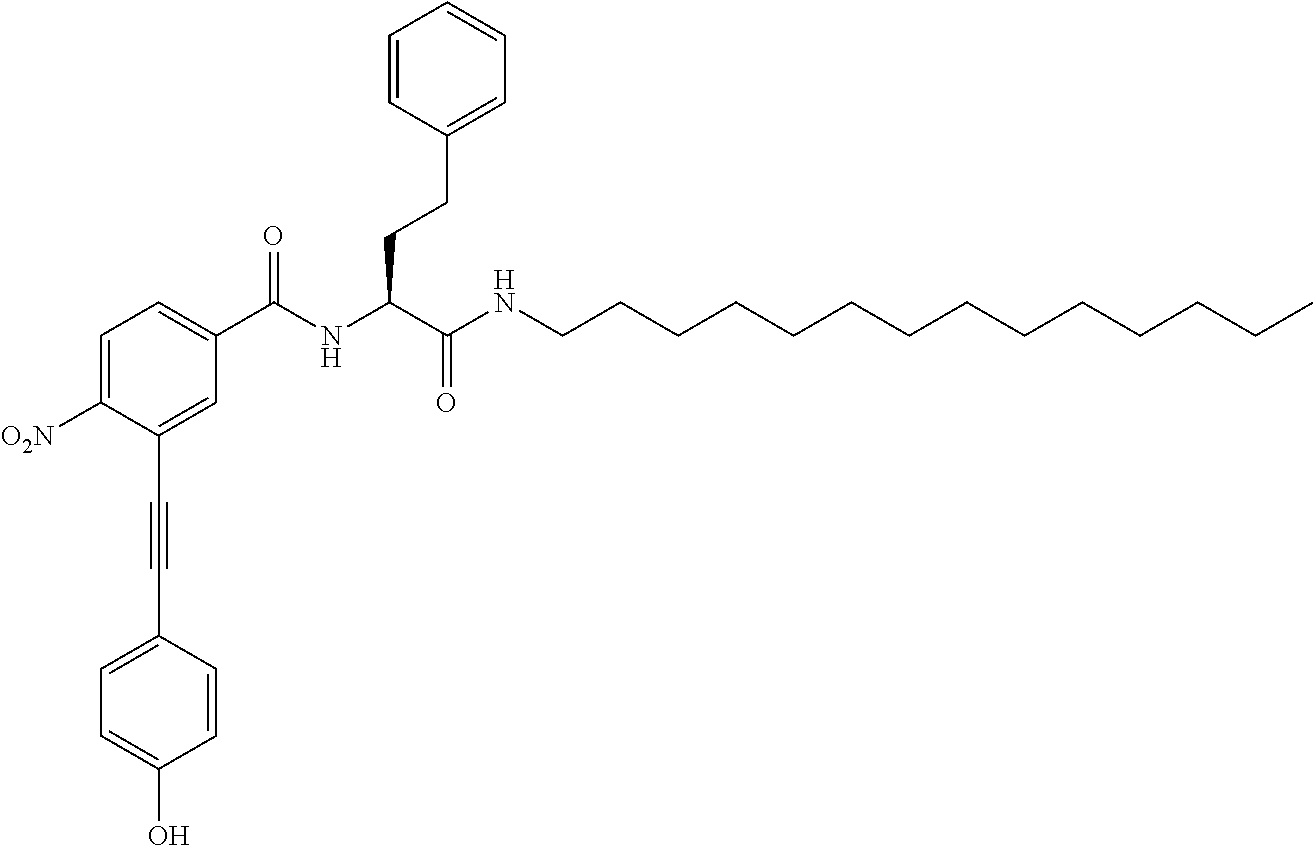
C1=C([O2N])C(C#CC2=CC=C(O)C=C2)=CC(C(NC(C(NCCCCCCCCCCCCCC)=O)CCC2=CC=CC=C2)=O)=C1
